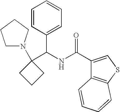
C1(C(NC(C2=CSC3=C2C=CC=C3)=O)C2=CC=CC=C2)(N2CCCC2)CCC1
